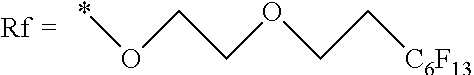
[C6F13]CCOCCO*
